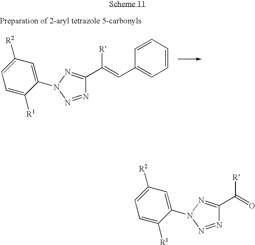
C1([R1])=CC=C([R2])C=C1N1N=C(C([R])=CC2=CC=CC=C2)N=N1.C1([R1])=CC=C([R2])C=C1N1N=C(C([R])=O)N=N1
